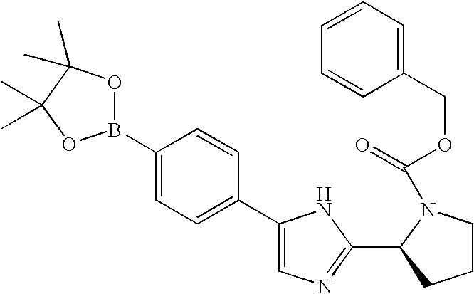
B1(C2=CC=C(C3=CN=C(C4N(C(=O)OCC5=CC=CC=C5)CCC4)N3)C=C2)OC(C)(C)C(C)(C)O1
